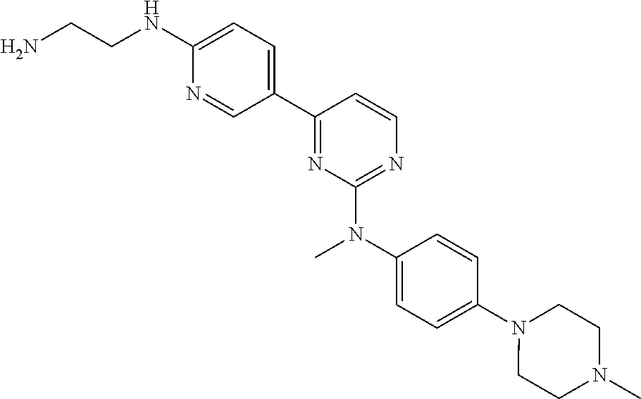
C1=C(NCCN)N=CC(C2=NC(N(C3=CC=C(N4CCN(C)CC4)C=C3)C)=NC=C2)=C1
